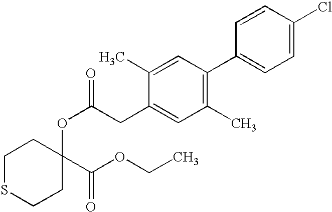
C1SCCC(OC(=O)CC2=CC(C)=C(C3=CC=C(Cl)C=C3)C=C2C)(C(OCC)=O)C1
